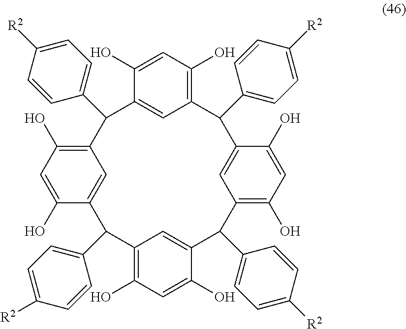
C12=C(O)C=C(O)C(=C1)C(C1=CC=C([R2])C=C1)C1=C(O)C=C(O)C(=C1)C(C1=CC=C([R2])C=C1)C1=C(O)C=C(O)C(=C1)C(C1=CC=C([R2])C=C1)C1=C(O)C=C(O)C(=C1)C2C1=CC=C([R2])C=C1
